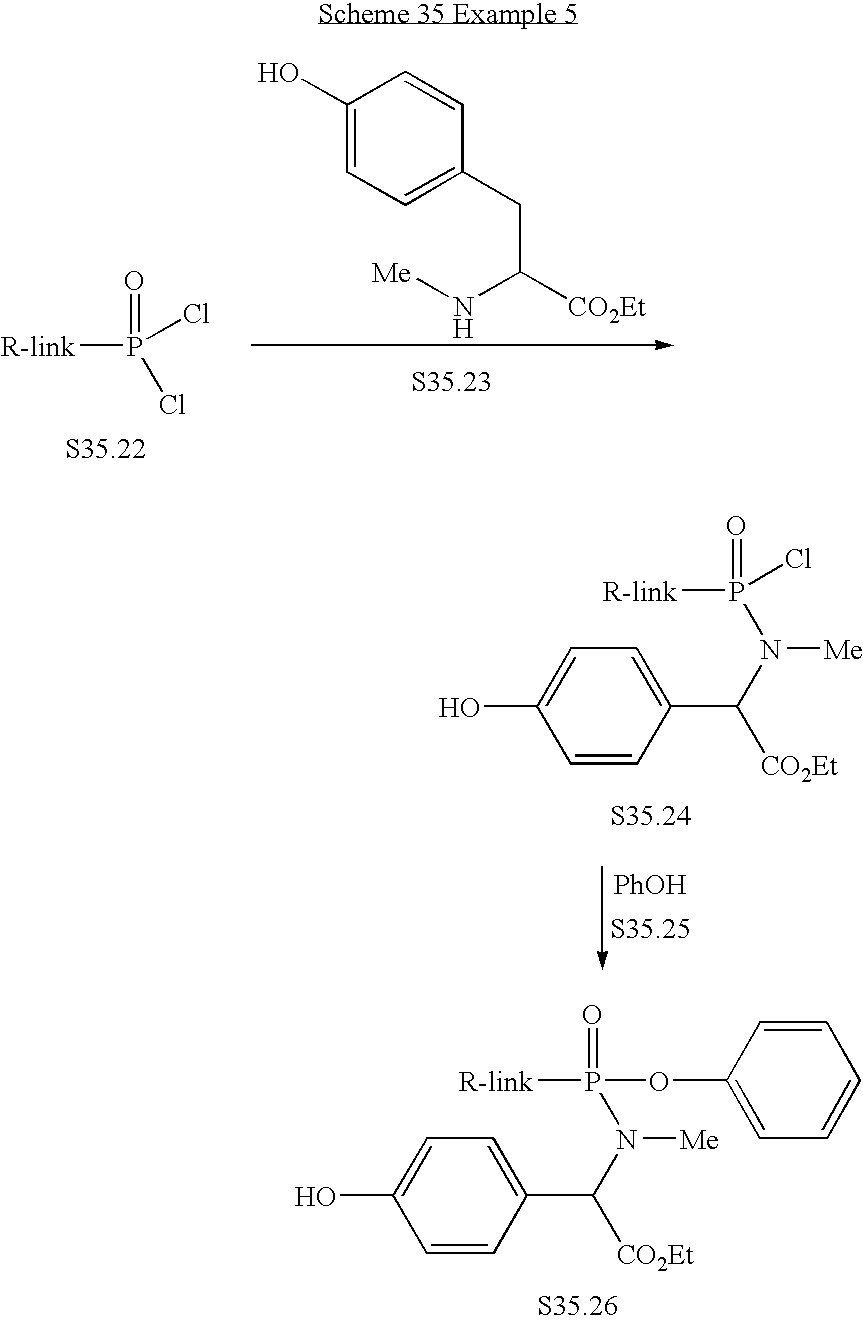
C1(O)=CC=C(CC([CO2Et])N[Me])C=C1.[R-link]P(Cl)(=O)Cl.[PhOH].[R-link]P(Cl)(=O)N(C([CO2Et])C1=CC=C(O)C=C1)[Me].[R-link]P(OC1=CC=CC=C1)(=O)N(C([CO2Et])C1=CC=C(O)C=C1)[Me]
